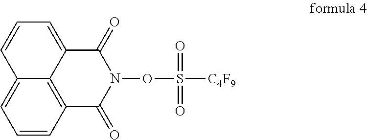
C12=CC=CC3=C1C(=CC=C2)C(=O)N(OS([C4F9])(=O)=O)C3=O
